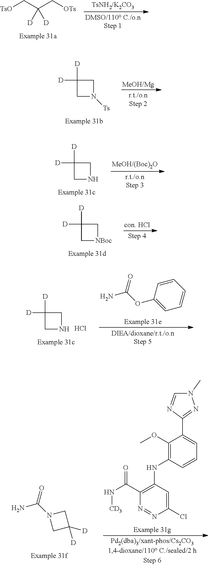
[TsO]CC(C[OTs])([D])[D].C1([D])([D])CN([Ts])C1.C1([D])([D])CNC1.C1([D])([D])C[NBoc]C1.C1([D])([D])CNC1.Cl.C1=CC=CC=C1OC(N)=O.C(N)(=O)N1CC([D])([D])C1.N1(C)C=NC(C2=CC=CC(NC3=C(C(N[CD3])=O)N=NC(Cl)=C3)=C2OC)=N1
